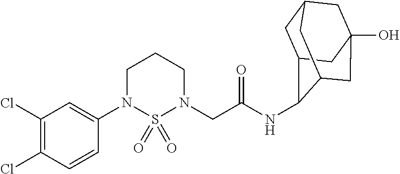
C1(N2CCCN(CC(=O)NC3C4CC5CC(O)(CC3C5)C4)S2(=O)=O)=CC(Cl)=C(Cl)C=C1
